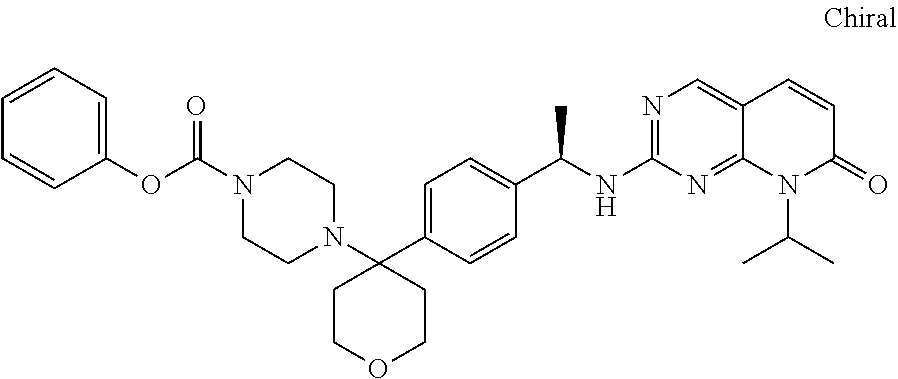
C1COCCC1(C1=CC=C(C(C)NC2=NC=C3C(=N2)N(C(C)C)C(=O)C=C3)C=C1)N1CCN(C(=O)OC2=CC=CC=C2)CC1
